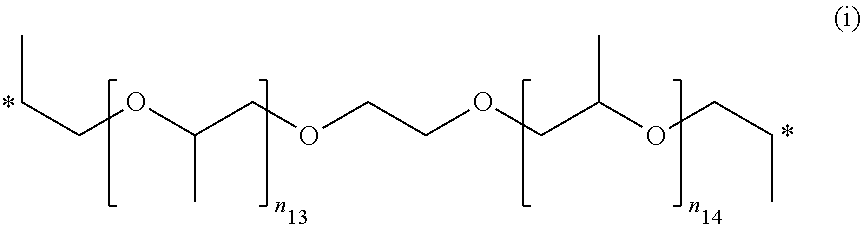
CCCOC(COCCOCC(OCCC)C)C
